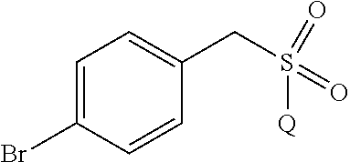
C1=C(Br)C=CC(CS(=O)(=O)[Q])=C1
